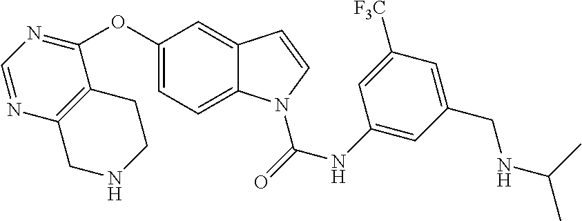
C1(OC2=NC=NC3=C2CCNC3)=CC=C2C(=C1)C=CN2C(NC1=CC(CNC(C)C)=CC([F3C])=C1)=O
